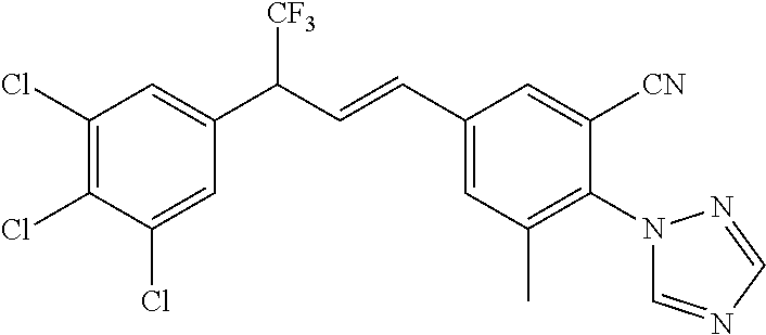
C1(C(C=CC2=CC(C)=C(N3C=NC=N3)C([CN])=C2)[CF3])=CC(Cl)=C(Cl)C(Cl)=C1
